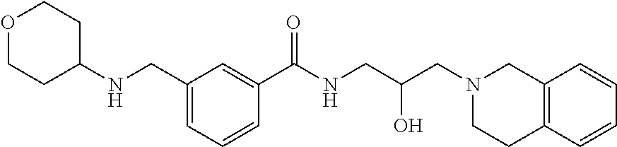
C1=C(CNC2CCOCC2)C=C(C(=O)NCC(CN2CC3=C(CC2)C=CC=C3)O)C=C1
